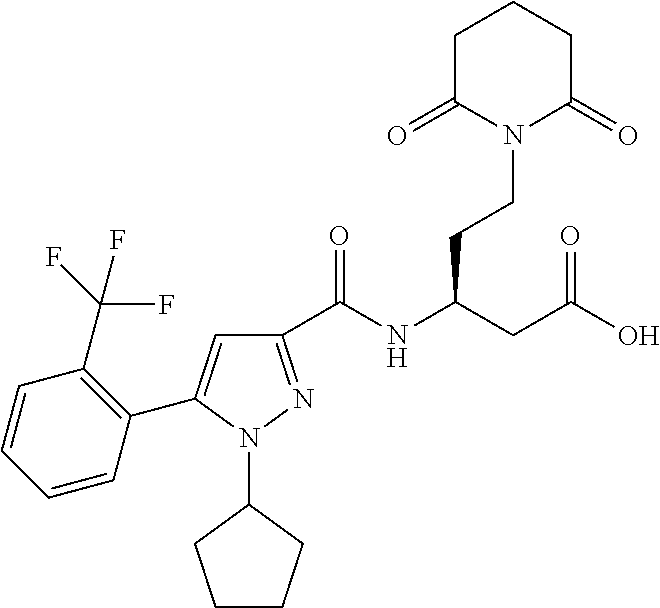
C1(C(NC(CC(O)=O)CCN2C(=O)CCCC2=O)=O)=NN(C2CCCC2)C(C2=C(C(F)(F)F)C=CC=C2)=C1
